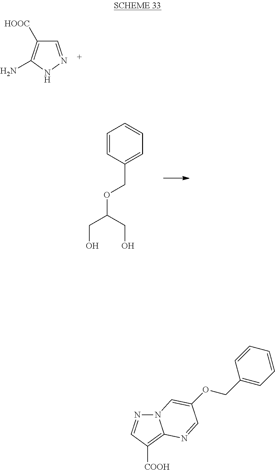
C1=NNC(N)=C1[HOOC].C1=CC(COC(CO)CO)=CC=C1.N12N=CC([COOH])=C1N=CC(OCC1=CC=CC=C1)=C2
